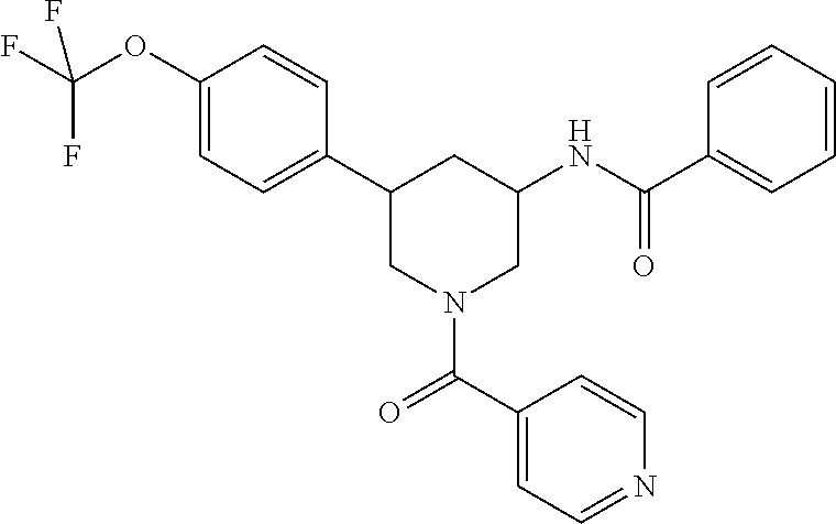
C1(OC(F)(F)F)=CC=C(C2CN(C(C3=CC=NC=C3)=O)CC(NC(C3=CC=CC=C3)=O)C2)C=C1
